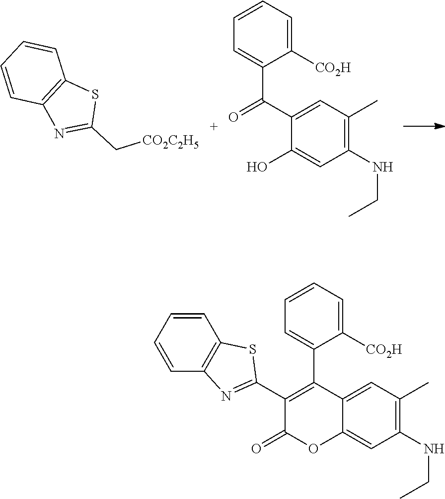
C1(NCC)=C(C)C=C(C(=O)C2=CC=CC=C2[CO2H])C(O)=C1.C1=CC=CC2=C1SC(C[CO2C2H5])=N2.C1(NCC)=C(C)C=C2C(=C1)OC(=O)C(C1=NC3=C(S1)C=CC=C3)=C2C1=CC=CC=C1[CO2H]
